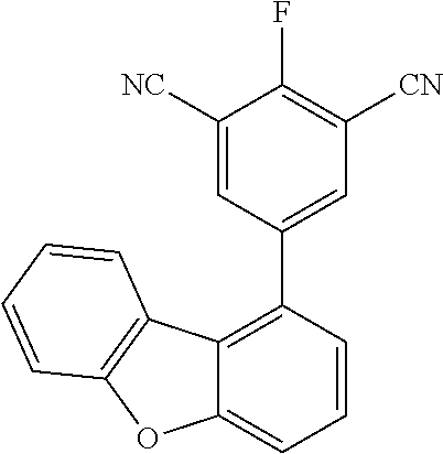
C1([NC])=CC(C2=C3C(=CC=C2)OC2=C3C=CC=C2)=CC([CN])=C1F
